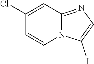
C1(Cl)=CC2=NC=C(I)N2C=C1
